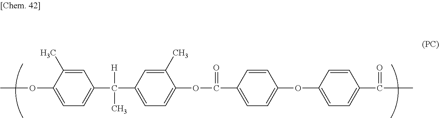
C1=C(OC)C(C)=CC(C(C2=CC=C(OC(C3=CC=C(OC4=CC=C(C(C)=O)C=C4)C=C3)=O)C(C)=C2)([H])C)=C1
